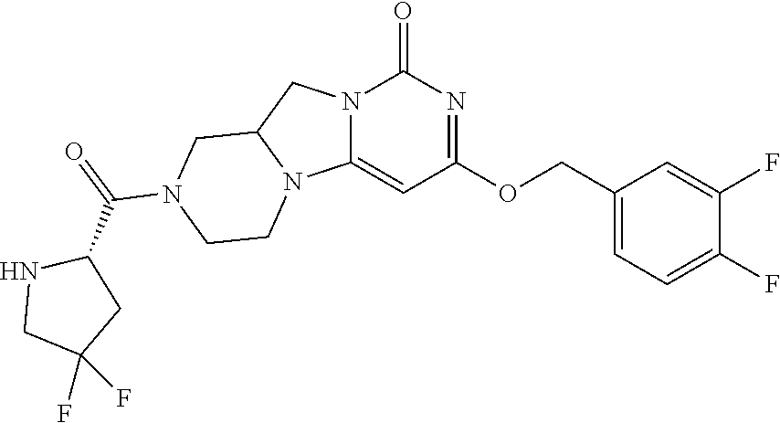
N12C(=CC(OCC3=CC=C(F)C(F)=C3)=NC1=O)N1C(C2)CN(C(C2NCC(F)(F)C2)=O)CC1
